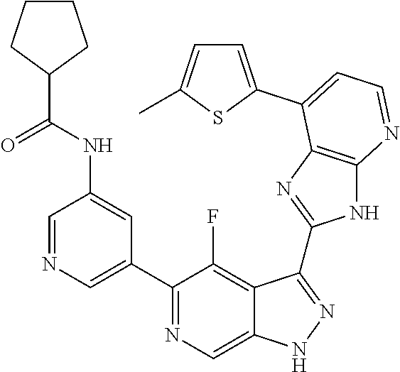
C1=NC=C(C2=NC=C3C(=C2F)C(C2=NC4=C(N2)N=CC=C4C2=CC=C(C)S2)=NN3)C=C1NC(C1CCCC1)=O
